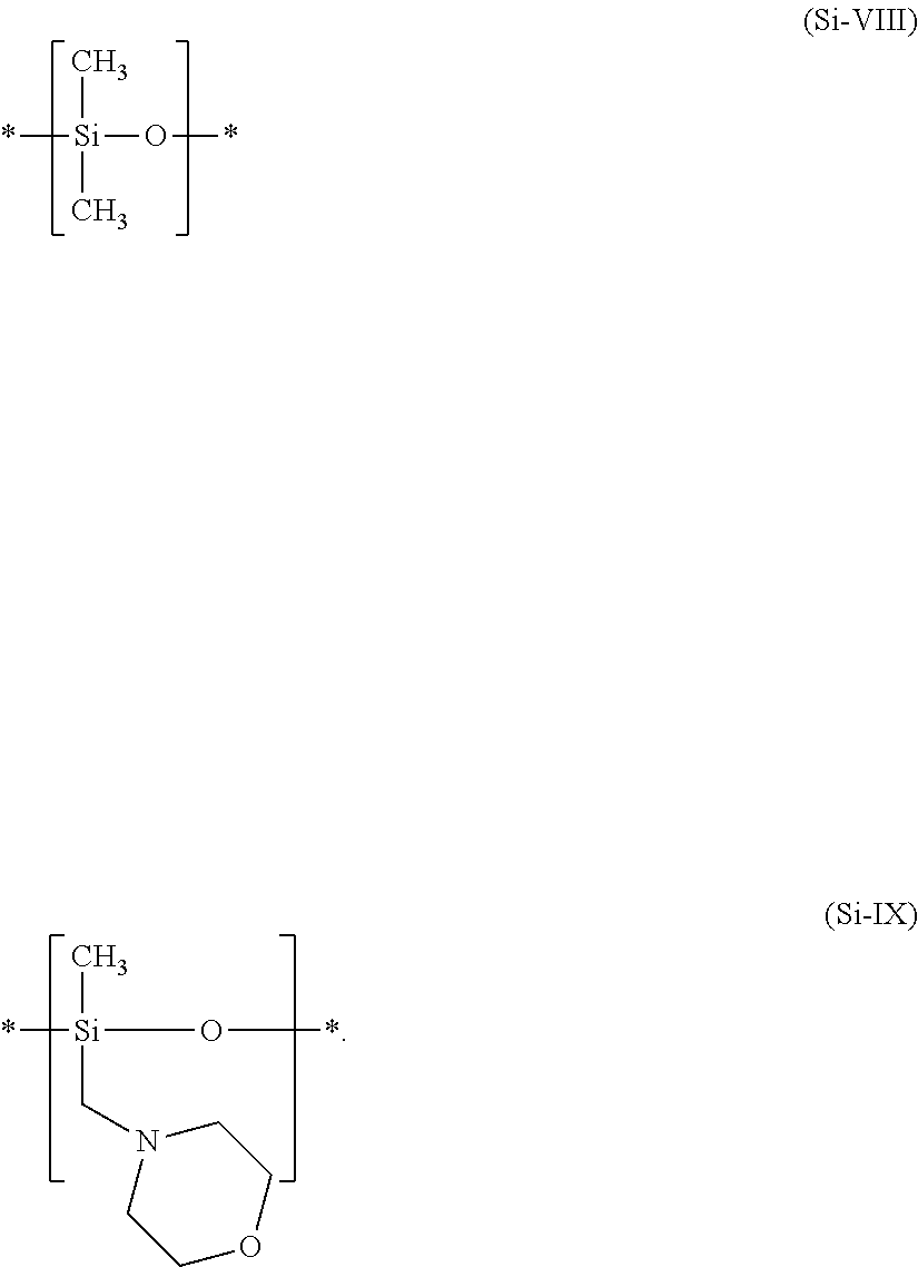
*[Si](C)(C)O*.*[Si](C)(CN1CCOCC1)O*
